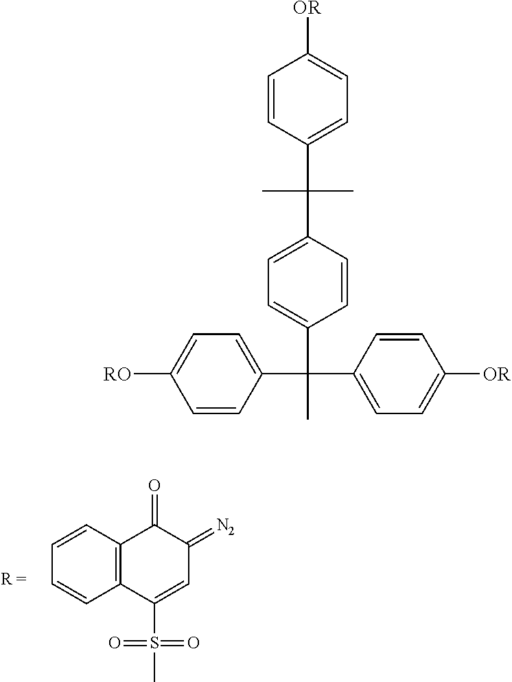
C12=C(C(S(C)(=O)=O)=CC(=[N2])C1=O)C=CC=C2.C1=CC(C(C2=CC=C(C(C)(C3=CC=C([OR])C=C3)C3=CC=C([RO])C=C3)C=C2)(C)C)=CC=C1[OR]
